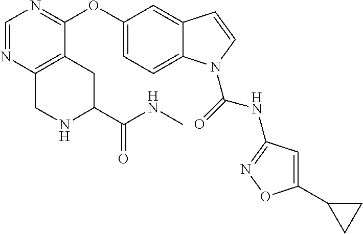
N1C(C(NC)=O)CC2=C(C1)N=CN=C2OC1=CC=C2C(=C1)C=CN2C(=O)NC1=NOC(C2CC2)=C1
